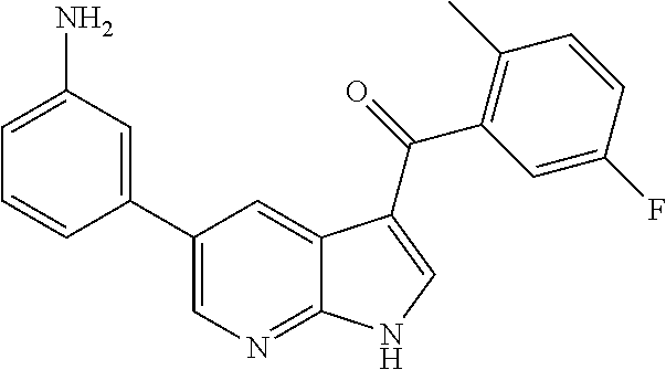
C1(C2=CN=C3C(=C2)C(C(=O)C2=C(C)C=CC(F)=C2)=CN3)=CC(N)=CC=C1
